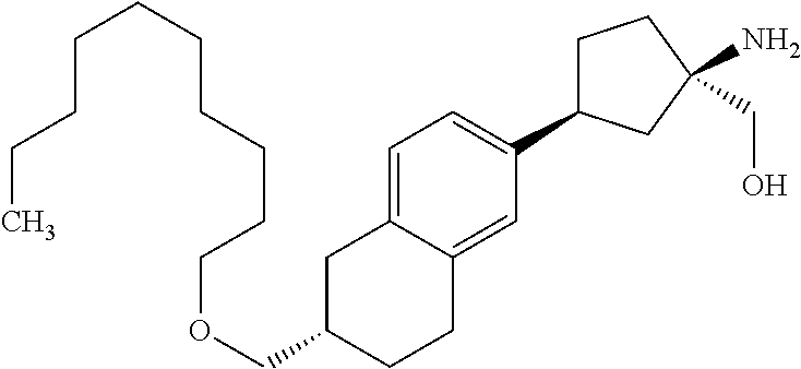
C1=C2C(=CC(C3CCC(CO)(N)C3)=C1)CCC(COCCCCCCCCCC)C2
